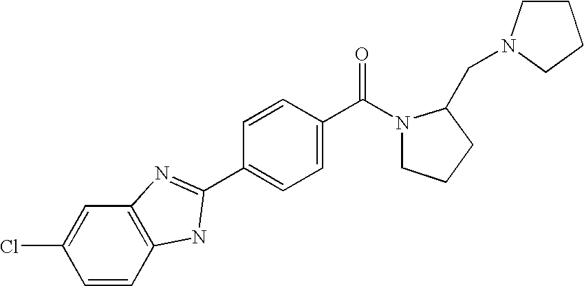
C1CN(CC2N(C(C3=CC=C(C4=NC5=C(C=CC(Cl)=C5)N4)C=C3)=O)CCC2)CC1
